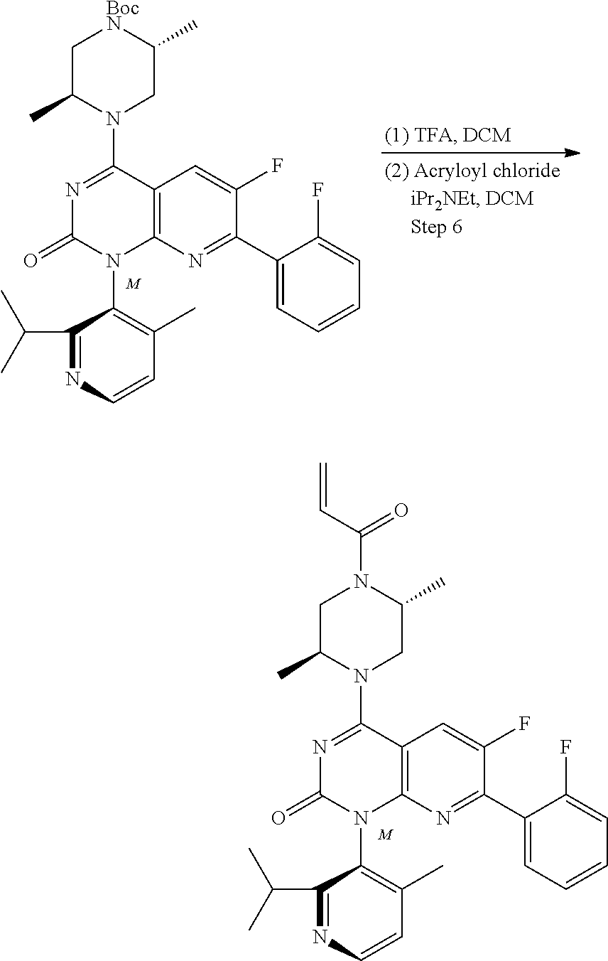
C1(C2=CC=CC=C2F)=NC2=C(C=C1F)C(N1C(C)C[BocN]C(C)C1)=NC(=O)N2C1=C(C)C=CN=C1C(C)C.[M].C1(C2=CC=CC=C2F)=NC2=C(C=C1F)C(N1C(C)CN(C(=O)C=C)C(C)C1)=NC(=O)N2C1=C(C)C=CN=C1C(C)C.[M]
